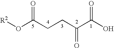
[R2]OC(CCC(C(O)=O)=O)=O
